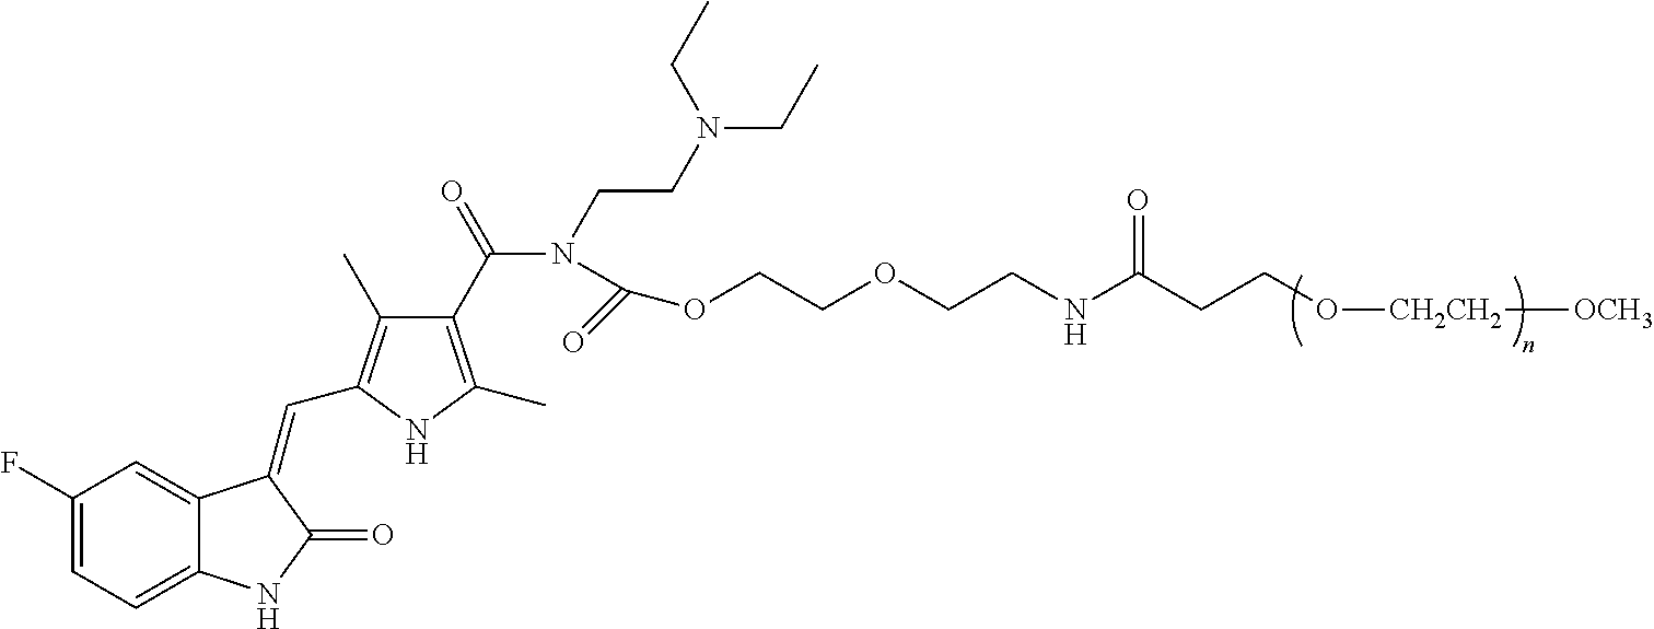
C1(F)=CC=C2C(=C1)C(=CC1=C(C)C(C(=O)N(CCN(CC)CC)C(OCCOCCNC(CCO[CH2CH2][OCH3])=O)=O)=C(C)N1)C(=O)N2
